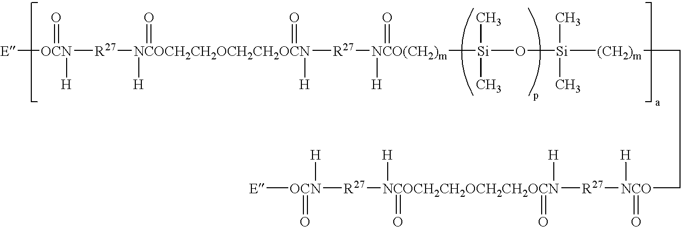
[E][OCN](=O)([H])[R27][NCOCH2CH2OCH2CH2OCN](=O)([H])([R27][NCO(CH2)m]([Si](C)(C)O[Si](C)(C)[(CH2)m]CC[NCO]([R27][NCOCH2CH2OCH2CH2OCN]([R27][OCN]([E])(=O)[H])(=O)([H])([H])=O)(=O)[H])([H])=O)([H])=O
